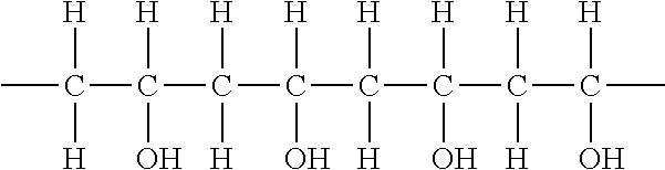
CC(C(C(C(C(C(C(C(C)([H])O)([H])[H])([H])O)([H])[H])([H])O)([H])[H])([H])O)([H])[H]
